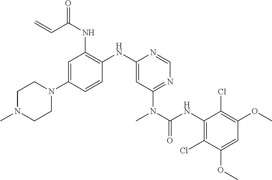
C1=C(N2CCN(C)CC2)C=CC(NC2=CC(N(C(NC3=C(Cl)C(OC)=CC(OC)=C3Cl)=O)C)=NC=N2)=C1NC(C=C)=O
